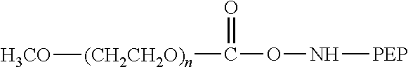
N(OC([(CH2CH2O)n][H3CO])=O)[PEP]
